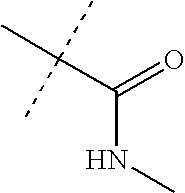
C(C(C)(C)C)(=O)NC
